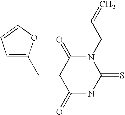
C1=C(CC2C(=O)NC(=S)N(CC=C)C2=O)OC=C1
